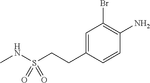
C1=C(CCS(NC)(=O)=O)C=CC(N)=C1Br
